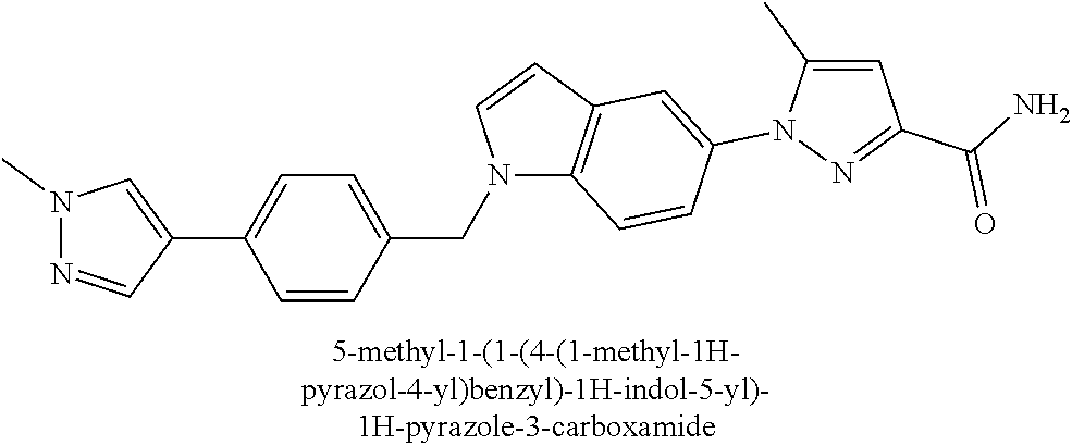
C1(C2=CC=C(CN3C4=C(C=C3)C=C(N3C(C)=CC(C(N)=O)=N3)C=C4)C=C2)=CN(C)N=C1
